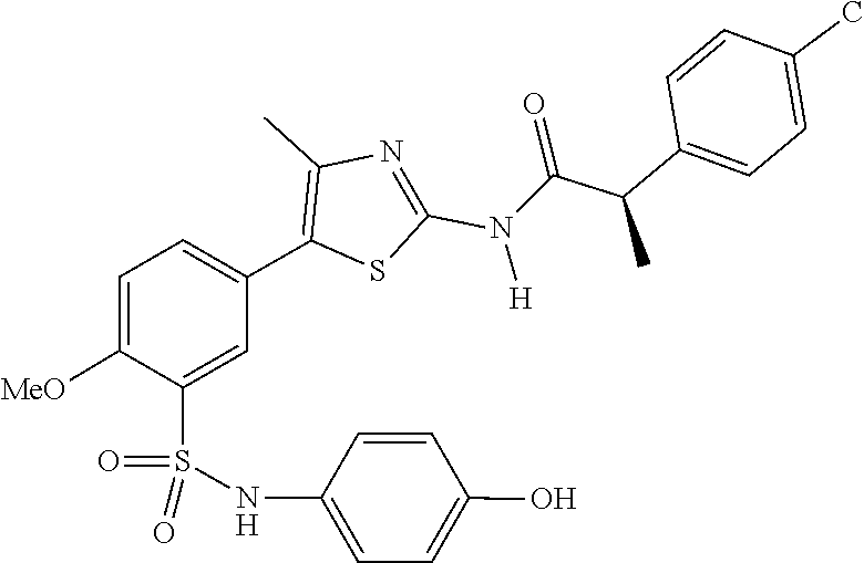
C1(C(C(N(C2=NC(C)=C(C3=CC=C([MeO])C(S(=O)(NC4=CC=C(O)C=C4)=O)=C3)S2)[H])=O)C)=CC=C(C)C=C1
